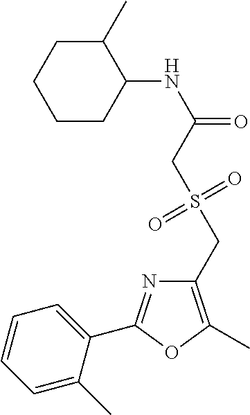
C1CC(NC(=O)CS(CC2=C(C)OC(C3=CC=CC=C3C)=N2)(=O)=O)C(C)CC1
